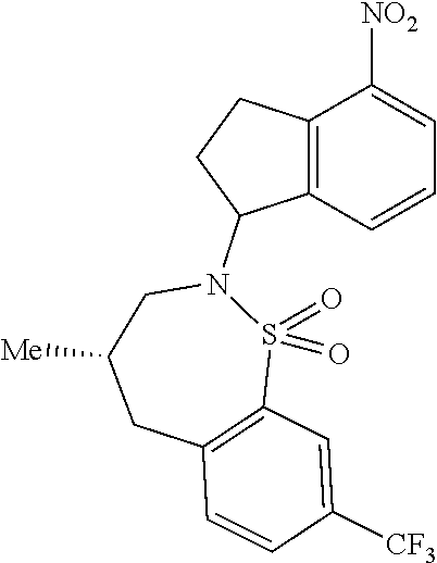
C12=C(C=CC=C1[NO2])C(N1CC([Me])CC3=C(S1(=O)=O)C=C([CF3])C=C3)CC2
